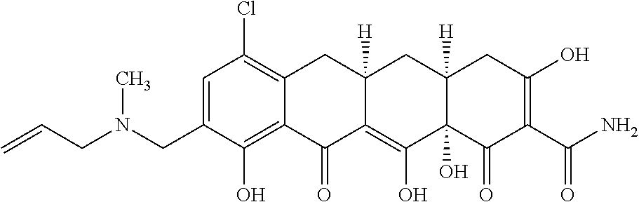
C1=C(CN(CC=C)C)C(O)=C2C(=C1Cl)CC1([H])C(=C(O)C3(O)C([H])(C1)CC(O)=C(C(N)=O)C3=O)C2=O
